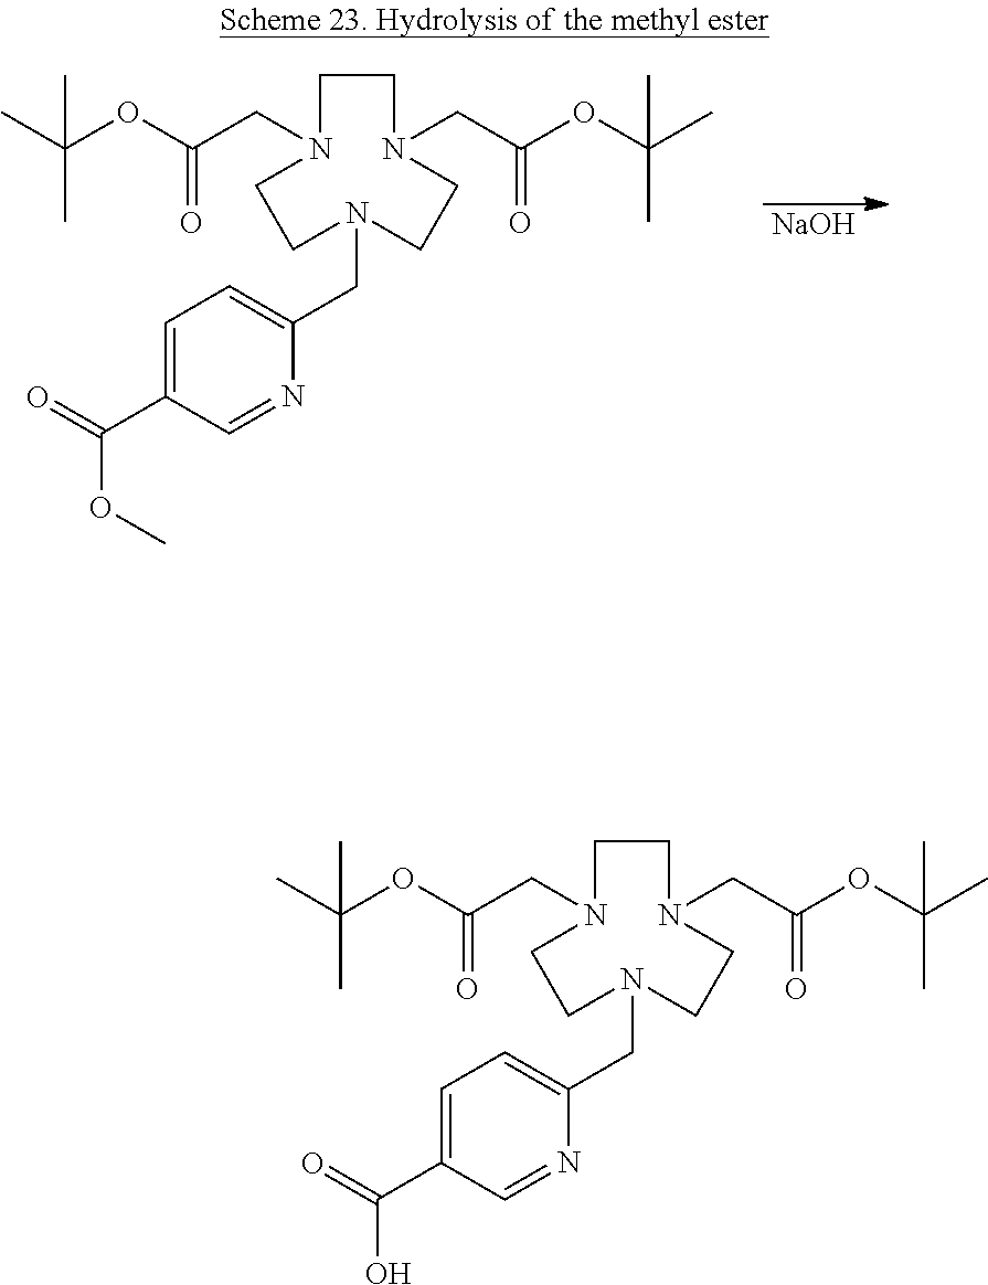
[NaOH].N1(CC(OC(C)(C)C)=O)CCN(CC(OC(C)(C)C)=O)CCN(CC2=CC=C(C(=O)OC)C=N2)CC1.N1(CC(OC(C)(C)C)=O)CCN(CC(OC(C)(C)C)=O)CCN(CC2=CC=C(C(=O)O)C=N2)CC1
